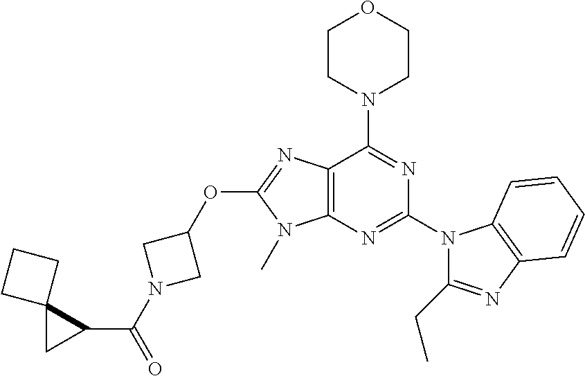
C12=C(N=C(N3C(CC)=NC4=C3C=CC=C4)N=C1N1CCOCC1)N(C)C(OC1CN(C(=O)C3C4(C3)CCC4)C1)=N2
